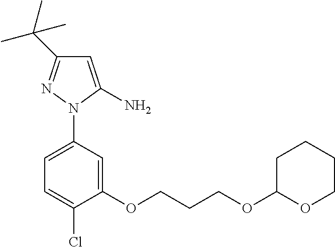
C1=C(Cl)C(OCCCOC2OCCCC2)=CC(N2C(N)=CC(C(C)(C)C)=N2)=C1
